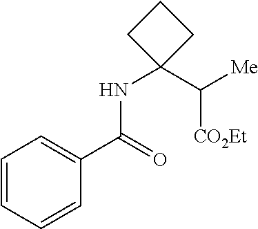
C1(NC(C2=CC=CC=C2)=O)(C([CO2Et])[Me])CCC1
